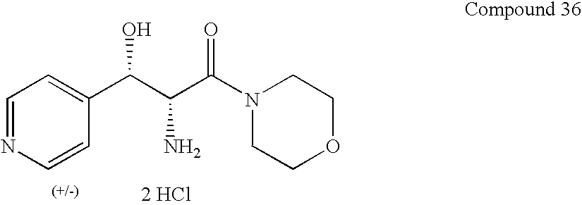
C1=NC=CC(C(C(C(=O)N2CCOCC2)N)O)=C1.[2 HCl]
